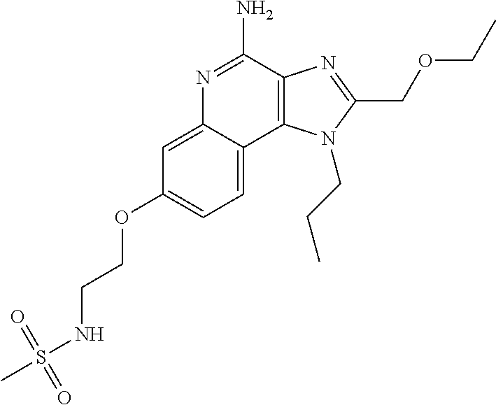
C1=C(OCCNS(C)(=O)=O)C=C2C(=C1)C1=C(C(N)=N2)N=C(COCC)N1CCC
